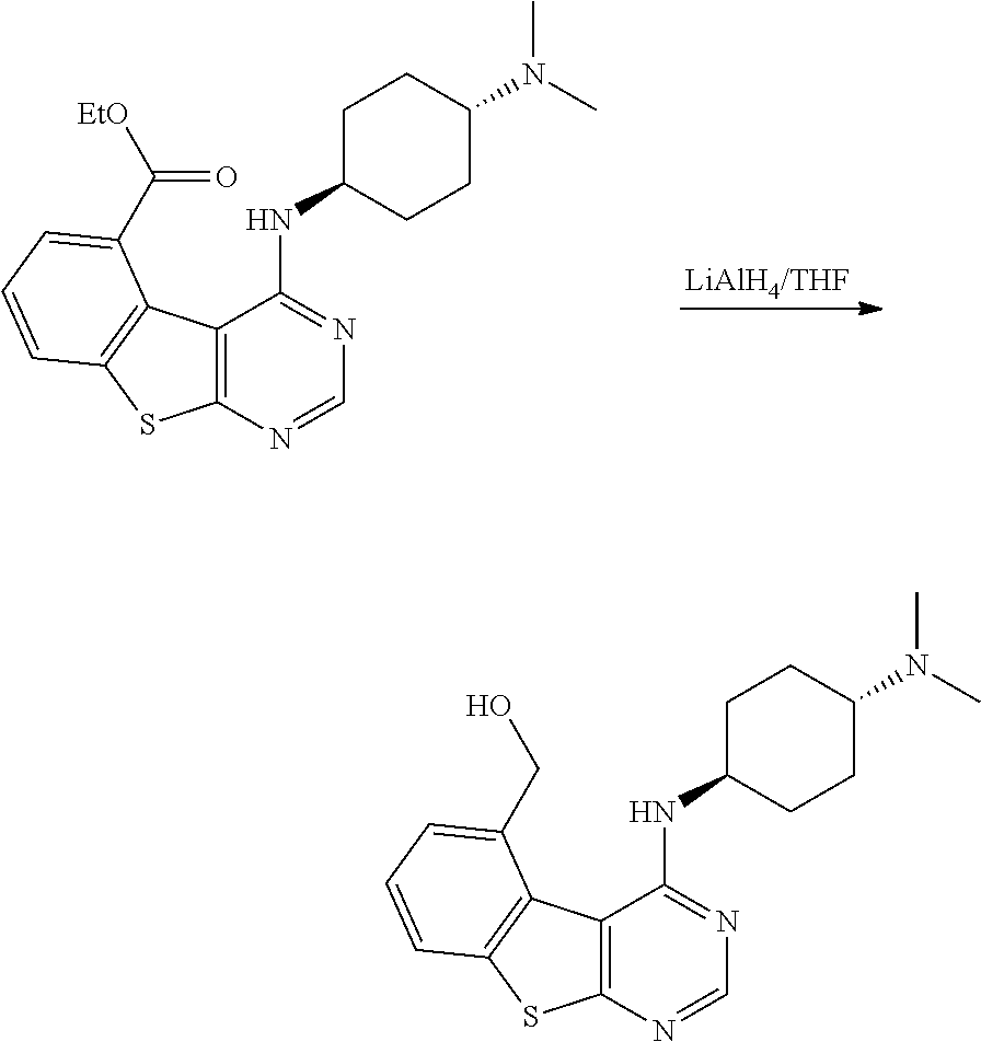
C12=C(N=CN=C1NC1CCC(N(C)C)CC1)SC1=C2C(C(=O)[EtO])=CC=C1.[LiAlH4/THF].C12=C(N=CN=C1NC1CCC(N(C)C)CC1)SC1=C2C(CO)=CC=C1
